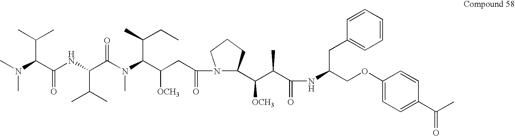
CN(C(C(NC(C(N(C(C(CC(N1C(C(C(C(NC(CC2=CC=CC=C2)COC2=CC=C(C(=O)C)C=C2)=O)C)[OCH3])CCC1)=O)[OCH3])C(CC)C)C)=O)C(C)C)=O)C(C)C)C
